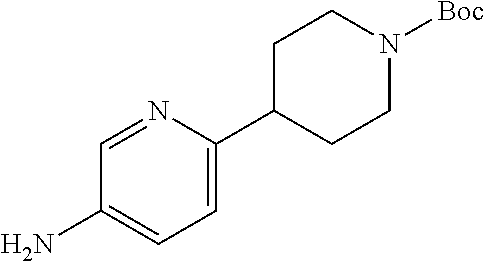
C1=NC(C2CCN([Boc])CC2)=CC=C1N
